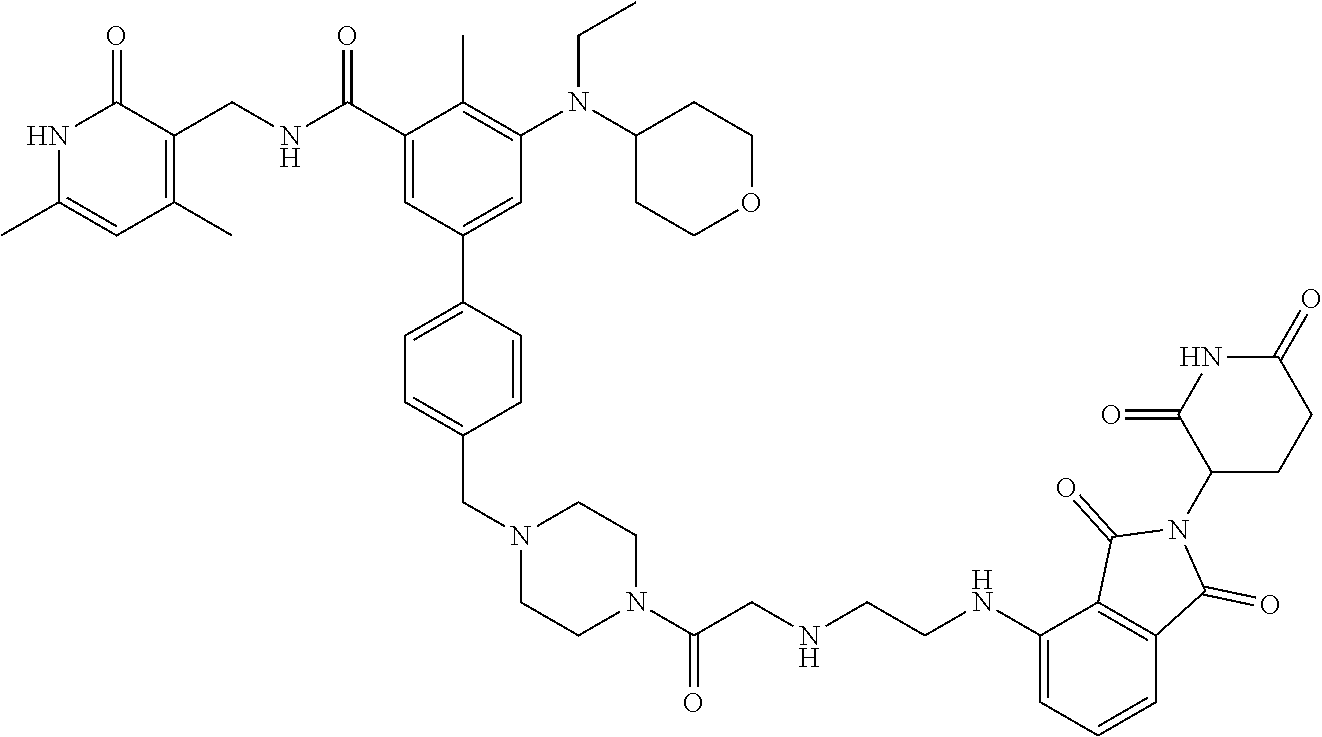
N1C(C)=CC(C)=C(CNC(C2=CC(C3=CC=C(CN4CCN(C(CNCCNC5=CC=CC6=C5C(=O)N(C5CCC(=O)NC5=O)C6=O)=O)CC4)C=C3)=CC(N(C3CCOCC3)CC)=C2C)=O)C1=O
